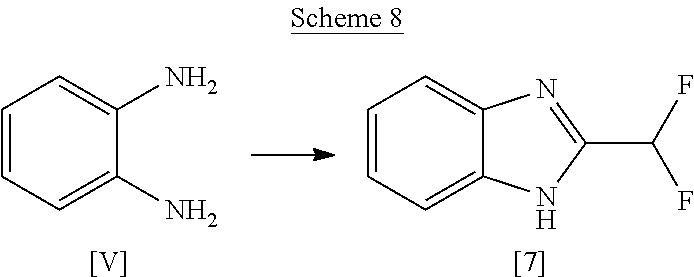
C1=CC=C(N)C(N)=C1.[V].C1=CC=C2C(=C1)N=C(C(F)F)N2.[[7]]
